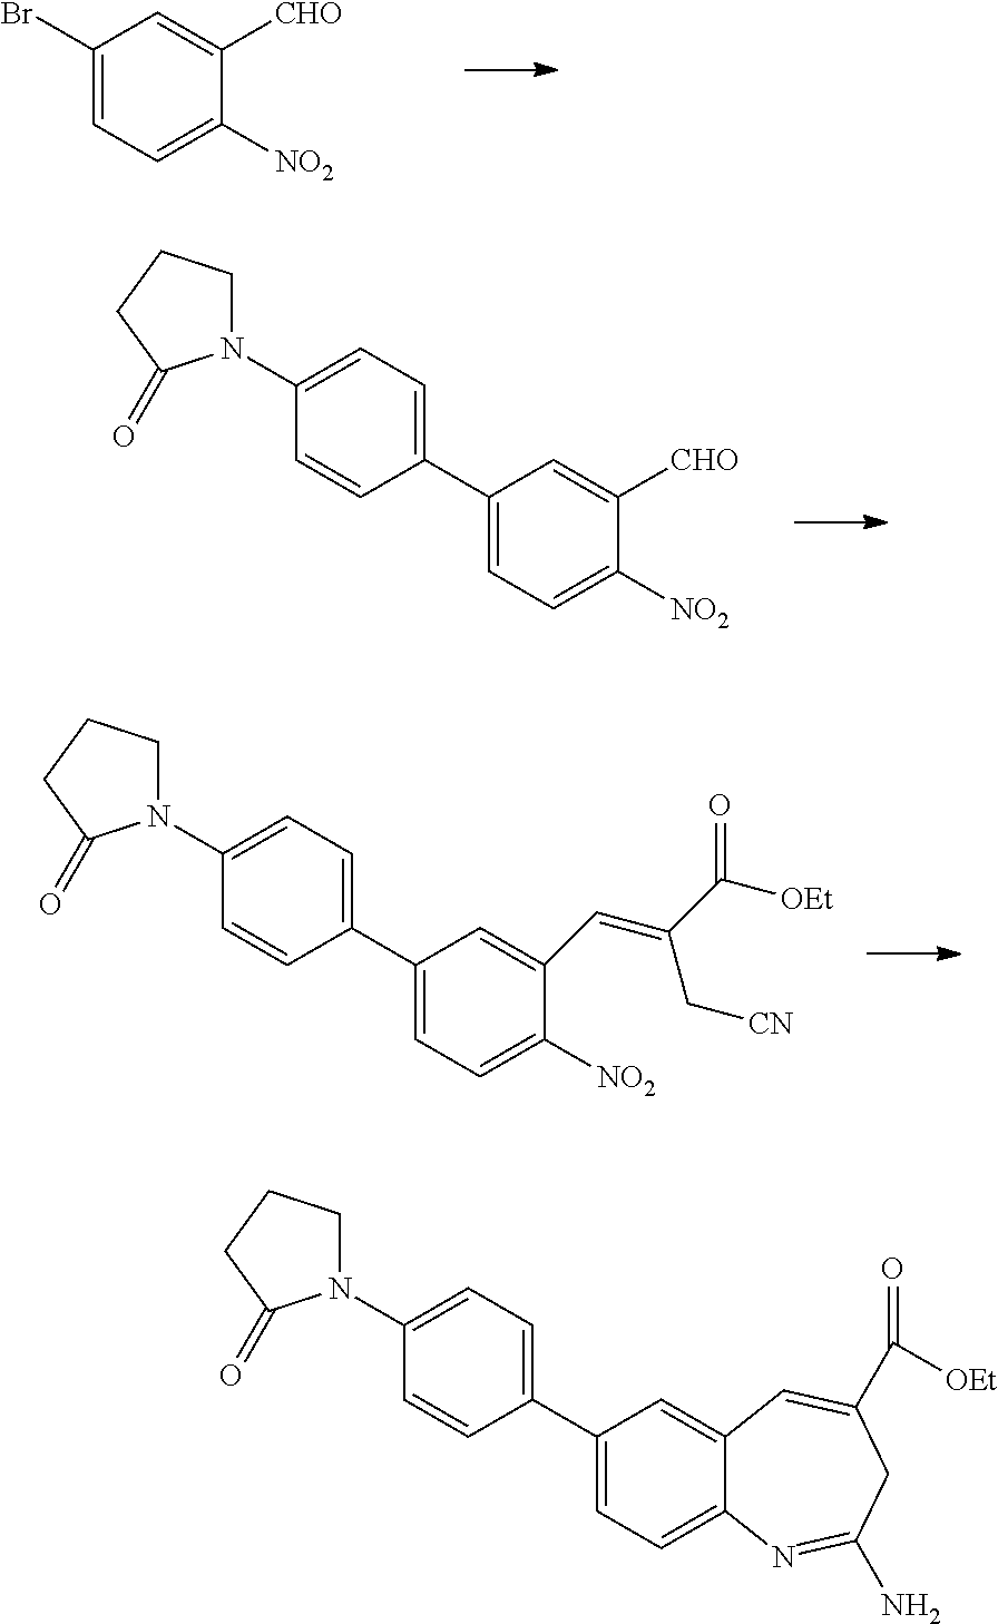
C1(Br)=CC=C([NO2])C([CHO])=C1.C1(C2=CC=C(N3CCCC3=O)C=C2)=CC=C([NO2])C([CHO])=C1.C1(C2=CC=C(N3CCCC3=O)C=C2)=CC=C([NO2])C(C=C(C[CN])C(=O)[OEt])=C1.C1(C2=CC=C(N3CCCC3=O)C=C2)=CC=C2C(=C1)C=C(C([OEt])=O)CC(N)=N2
